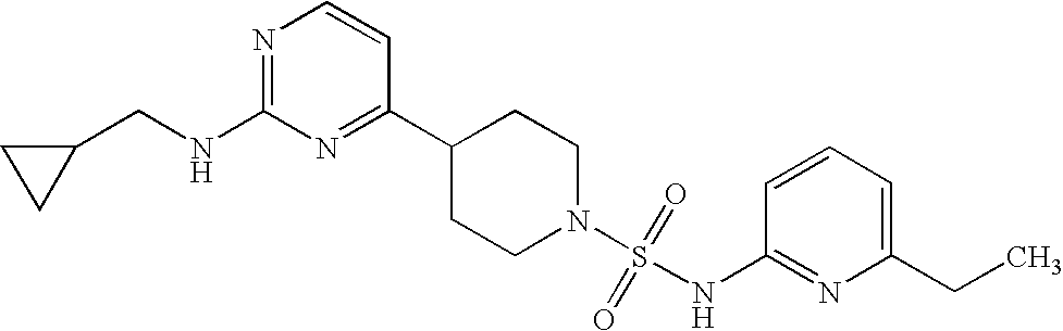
C1(C2=NC(NCC3CC3)=NC=C2)CCN(S(=O)(=O)NC2=NC(CC)=CC=C2)CC1
